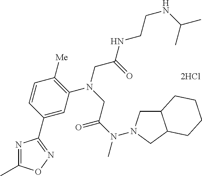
[2HCl].C1=C(C2=NOC(C)=N2)C=CC([Me])=C1N(CC(NCCNC(C)C)=O)CC(N(C)N1CC2C(C1)CCCC2)=O
